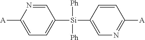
C1([Si](C2=CN=C([A])C=C2)([Ph])[Ph])=CC=C([A])N=C1
